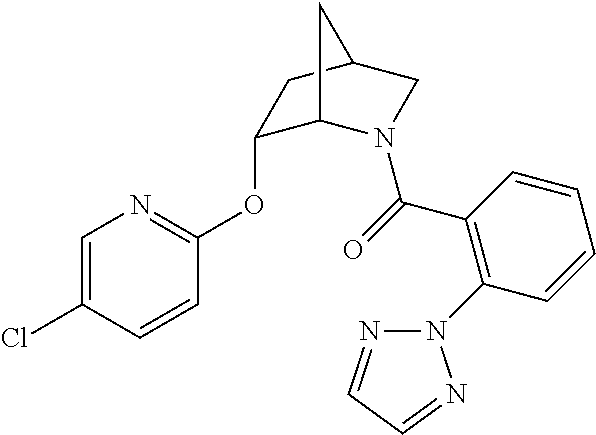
C1=C(Cl)C=CC(OC2C3N(C(=O)C4=C(N5N=CC=N5)C=CC=C4)CC(C2)C3)=N1
